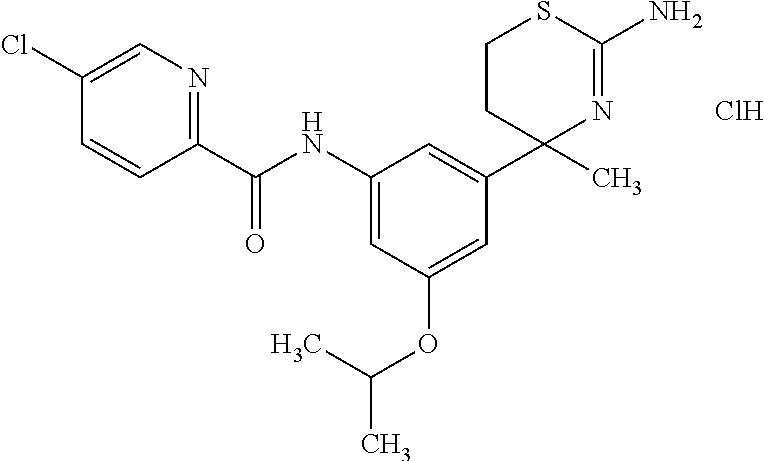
C1(NC(C2=NC=C(Cl)C=C2)=O)=CC(OC(C)C)=CC(C2(C)N=C(N)SCC2)=C1.Cl
